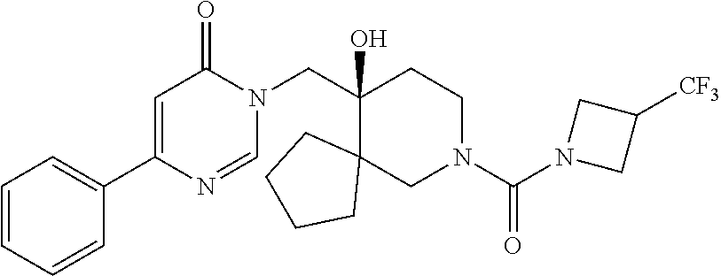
C1=CC=CC(C2=CC(=O)N(CC3(O)C4(CN(C(N5CC([CF3])C5)=O)CC3)CCCC4)C=N2)=C1
